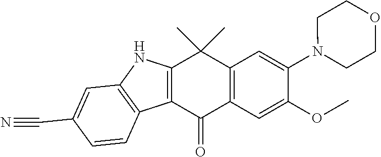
C12=C(C=C(OC)C(N3CCOCC3)=C1)C(=O)C1=C(C2(C)C)NC2=C1C=CC(C#N)=C2
